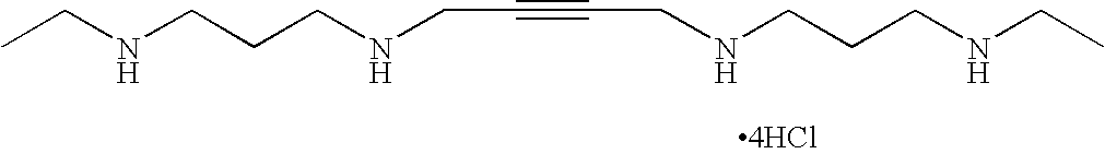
C(NCCCNCC#CCNCCCNCC)C.[4HCl]
